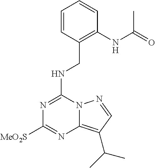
N(C1=NC([MeO2S])=NC2=C(C(C)C)C=NN12)CC1=C(NC(=O)C)C=CC=C1
